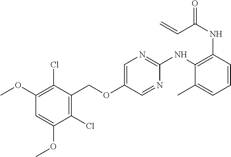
C1(OC)=C(Cl)C(COC2=CN=C(NC3=C(NC(=O)C=C)C=CC=C3C)N=C2)=C(Cl)C(OC)=C1
